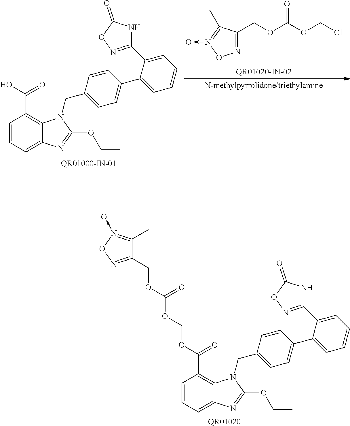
C1=CC=C2C(=C1C(=O)O)N(CC1=CC=C(C3=CC=CC=C3C3=NOC(=O)N3)C=C1)C(OCC)=N2.N1=C(COC(OCCl)=O)C(C)=N(->O)O1.[QR01020].C1=CC=C2C(=C1C(=O)OCOC(OCC1=NON(->O)=C1C)=O)N(CC1=CC=C(C3=CC=CC=C3C3=NOC(=O)N3)C=C1)C(OCC)=N2
